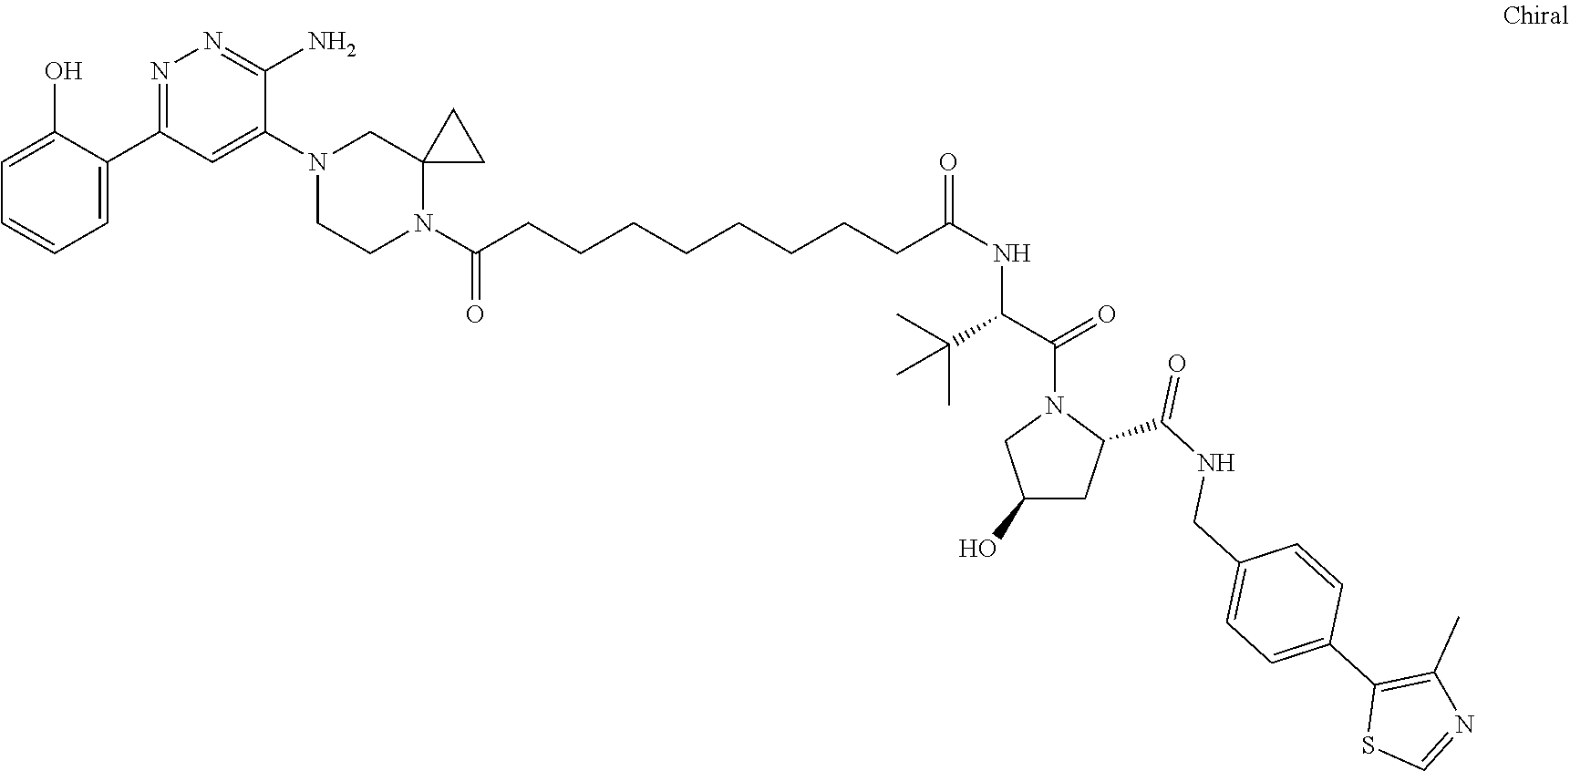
C1=C(O)C(C2=NN=C(N)C(N3CCN(C(CCCCCCCCC(NC(C(N4CC(O)CC4C(=O)NCC4=CC=C(C5=C(C)N=CS5)C=C4)=O)C(C)(C)C)=O)=O)C4(C3)CC4)=C2)=CC=C1
